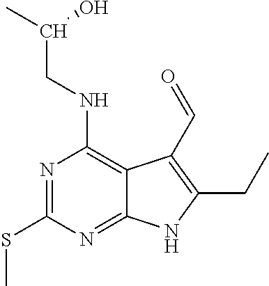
N1=C(SC)N=C2C(=C1NCC(C)O)C(C=O)=C(CC)N2
